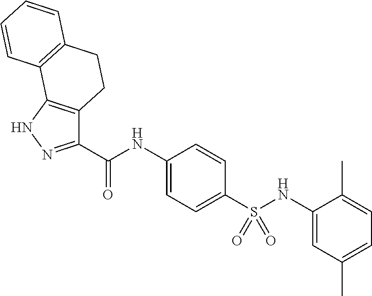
C1(NC(C2=NNC3=C2CCC2=C3C=CC=C2)=O)=CC=C(S(NC2=CC(C)=CC=C2C)(=O)=O)C=C1
